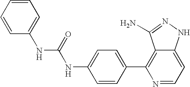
N(C(NC1=CC=C(C2=C3C(=CC=N2)NN=C3N)C=C1)=O)C1=CC=CC=C1
